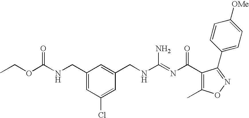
O(C(NCC1=CC(Cl)=CC(CNC(=NC(=O)C2=C(C)ON=C2C2=CC=C([OMe])C=C2)N)=C1)=O)CC
